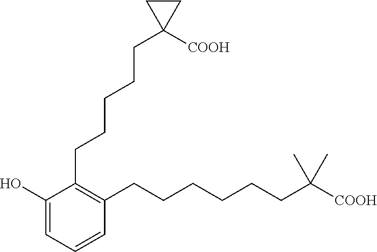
C1(CCCCCC2([COOH])CC2)=C(CCCCCCC(C)(C)[COOH])C=CC=C1O
